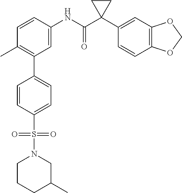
C1=C(NC(C2(C3=CC4=C(C=C3)OCO4)CC2)=O)C=CC(C)=C1C1=CC=C(S(=O)(=O)N2CCCC(C)C2)C=C1
